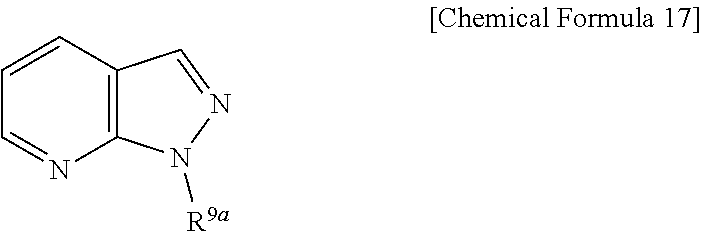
C1=CC2=C(N=C1)N([R9a])N=C2
